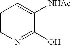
C1=CN=C(O)C([NHAc])=C1
